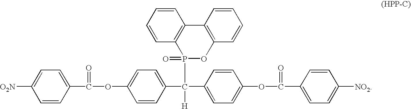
C(OC1=CC=C(C(C2=CC=C(OC(C3=CC=C([NO2])C=C3)=O)C=C2)(P2(=O)OC3=C(C4=C2C=CC=C4)C=CC=C3)[H])C=C1)(C1=CC=C([O2N])C=C1)=O
